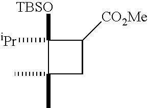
C1([TBSO])([iPr])C(C)(C)CC1[CO2Me]
